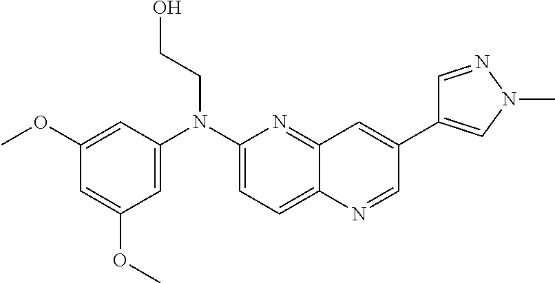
C1=C(N(C2=CC=C3C(=N2)C=C(C2=CN(C)N=C2)C=N3)CCO)C=C(OC)C=C1OC
